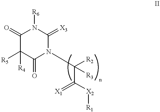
C1(=O)C([R5])([R4])C(=O)N(C([R2])([R3])C(=[X1])[X2][R1])C(=[X3])N1[R6]
